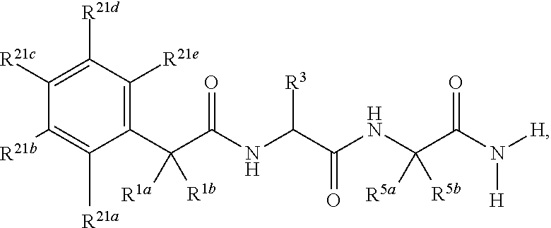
C(C(NC(C(NC(C(N([H])[H])=O)([R5a])[R5b])=O)[R3])=O)(C1=C([R21e])C([R21d])=C([R21c])C([R21b])=C1[R21a])([R1a])[R1b]
